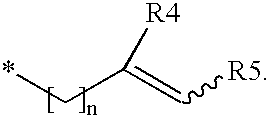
C(C*)(=C[R5])[R4]
